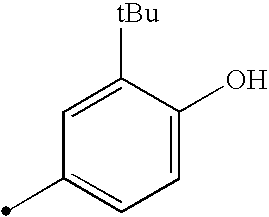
C1(C)=CC=C(O)C([tBu])=C1
